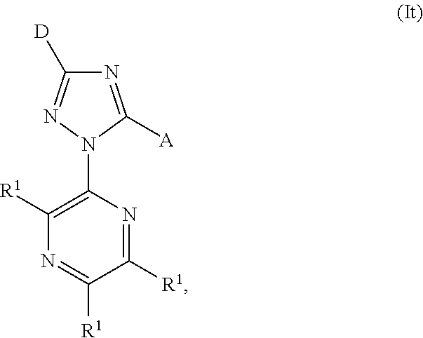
C1([R1])=C(N2C([A])=NC([D])=N2)N=C([R1])C([R1])=N1
